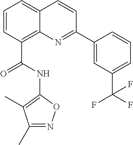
C(C1=C2C(=CC=C1)C=CC(C1=CC(C(F)(F)F)=CC=C1)=N2)(NC1=C(C)C(C)=NO1)=O
